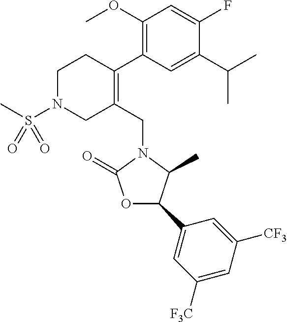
C1N(S(C)(=O)=O)CC(CN2C(=O)OC(C3=CC([F3C])=CC([CF3])=C3)C2C)=C(C2=C(OC)C=C(F)C(C(C)C)=C2)C1
